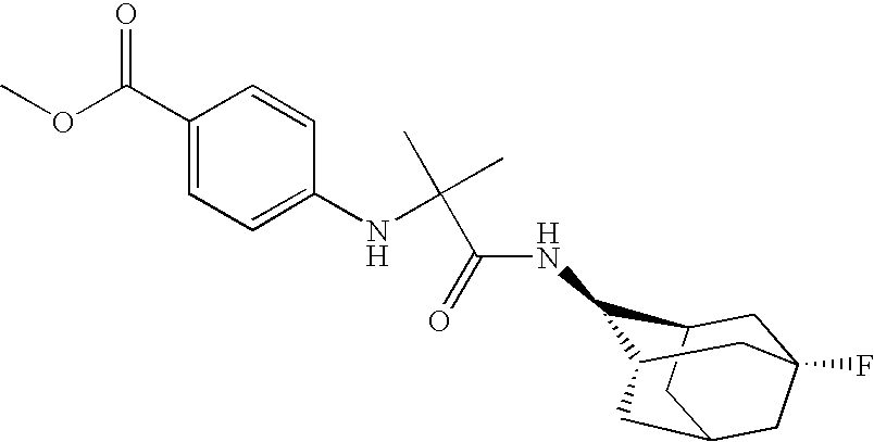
C1C2CC3CC1(F)CC(C3)C2NC(=O)C(NC1=CC=C(C(OC)=O)C=C1)(C)C
